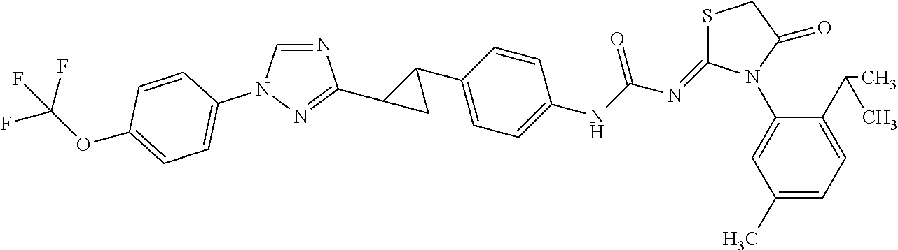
C1(N2C(=NC(NC3=CC=C(C4C(C5=NN(C6=CC=C(OC(F)(F)F)C=C6)C=N5)C4)C=C3)=O)SCC2=O)=CC(C)=CC=C1C(C)C
